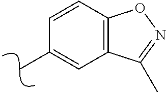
C12=C(C=CC(C)=C1)ON=C2C
